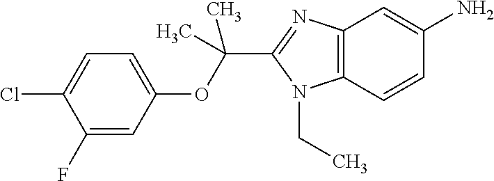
C1=C(F)C(Cl)=CC=C1OC(C1=NC2=C(N1CC)C=CC(N)=C2)(C)C
